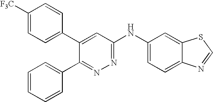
[F3C]C1=CC=C(C2=CC(NC3=CC=C4C(=C3)SC=N4)=NN=C2C2=CC=CC=C2)C=C1
